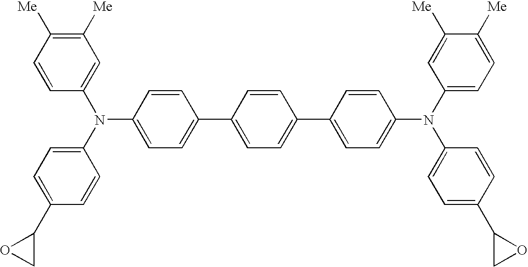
C1=CC([Me])=C([Me])C=C1N(C1=CC=C(C2OC2)C=C1)C1=CC=C(C2=CC=C(C3=CC=C(N(C4=CC=C([Me])C([Me])=C4)C4=CC=C(C5CO5)C=C4)C=C3)C=C2)C=C1
